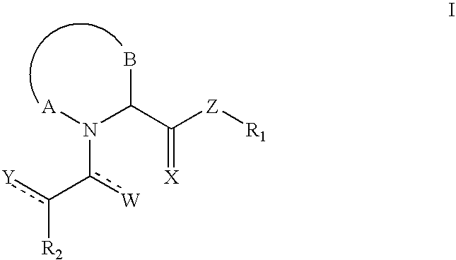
[A]N(C(C([Z][R1])=[X])B)c(-c([R2])[Y])[W]
